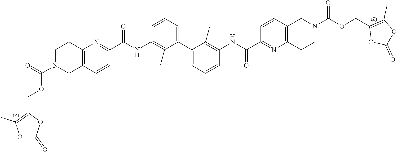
C1=CC=C(C2=CC=CC(NC(=O)C3=NC4=C(C=C3)CN(C(OCC3=C(C)OC(=O)O3)=O)CC4)=C2C)C(C)=C1NC(=O)C1=NC2=C(C=C1)CN(C(=O)OCC1=C(C)OC(=O)O1)CC2
